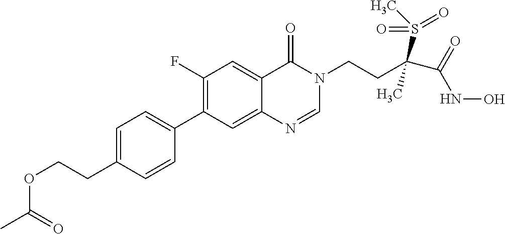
C1=C(CCOC(C)=O)C=CC(C2=C(F)C=C3C(=C2)N=CN(CCC(C(=O)NO)(S(C)(=O)=O)C)C3=O)=C1
